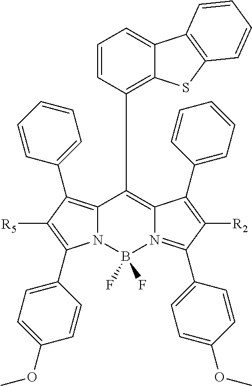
N12C(=C(C3=CC=CC=C3)C([R5])=C1C1=CC=C(OC)C=C1)C(C1=C3C(=CC=C1)C1=C(S3)C=CC=C1)=C1N(=C(C3=CC=C(OC)C=C3)C([R2])=C1C1=CC=CC=C1)B2(F)F
